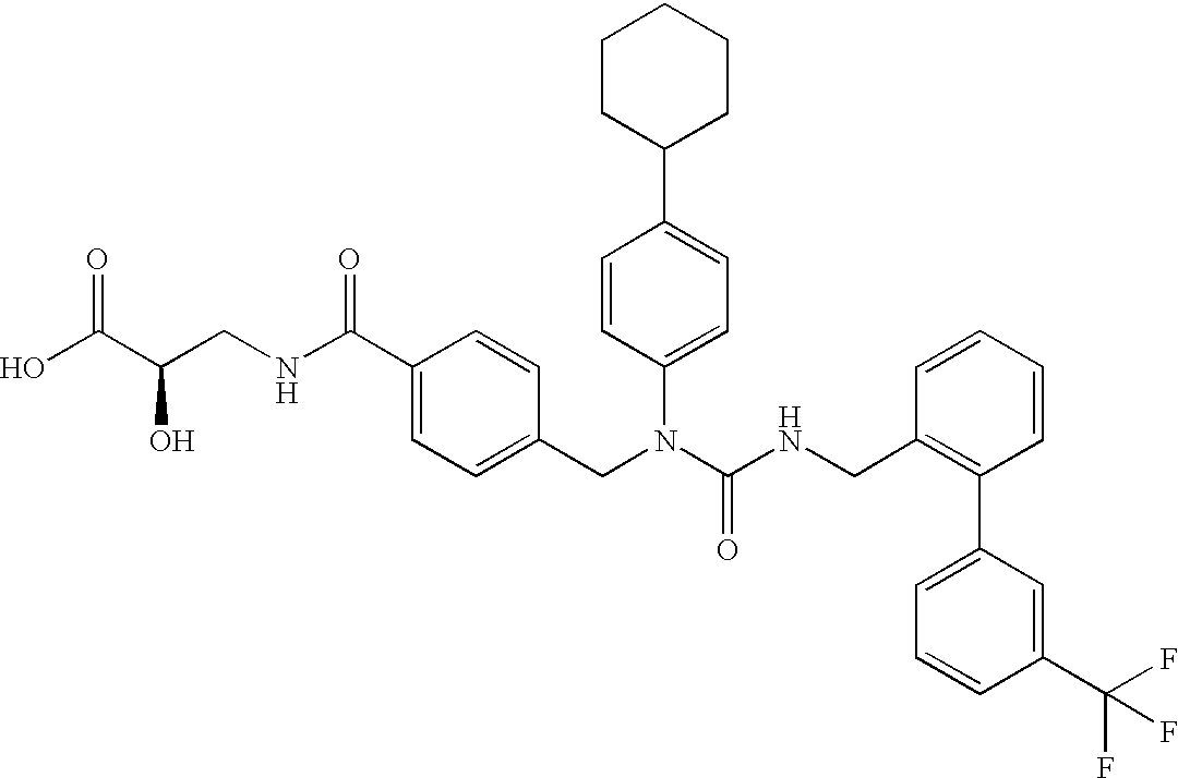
OC(C(CNC(C1=CC=C(CN(C(NCC2=C(C3=CC=CC(C(F)(F)F)=C3)C=CC=C2)=O)C2=CC=C(C3CCCCC3)C=C2)C=C1)=O)O)=O
